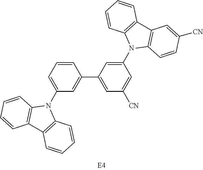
C1(N2C3=C(C4=C2C=CC=C4)C=CC=C3)=CC=CC(C2=CC([CN])=CC(N3C4=C(C5=C3C=CC=C5)C=C([CN])C=C4)=C2)=C1
